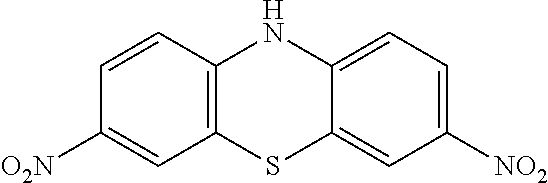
C1=CC2=C(C=C1[O2N])SC1=CC([NO2])=CC=C1N2
